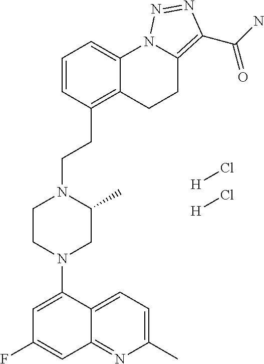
C1=CC(CCN2CCN(C3=CC(F)=CC4=NC(C)=CC=C34)CC2C)=C2C(=C1)N1C(=C(C(N)=O)N=N1)CC2.[H]Cl.[H]Cl
